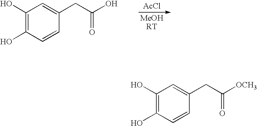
[AcCl].C1(O)=C(O)C=CC(CC(O)=O)=C1.C1(O)=C(O)C=CC(CC([OCH3])=O)=C1
